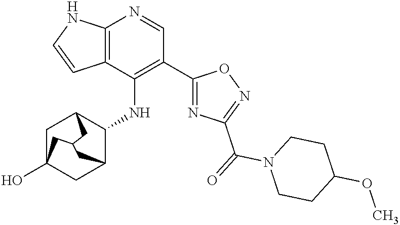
C12=C(C(NC3C4CC5(O)CC3CC(C5)C4)=C(C3=NC(C(N4CCC(OC)CC4)=O)=NO3)C=N1)C=CN2
